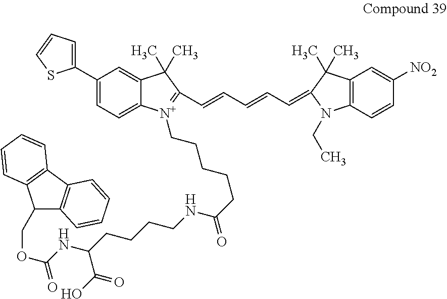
C1(C2=CC=CS2)=CC=C2C(=C1)C(C)(C)C(C=CC=CC=C1N(CC)C3=C(C=C([NO2])C=C3)C1(C)C)=[N+]2CCCCCC(NCCCCC(NC(OCC1C2=C(C3=C1C=CC=C3)C=CC=C2)=O)C(O)=O)=O
